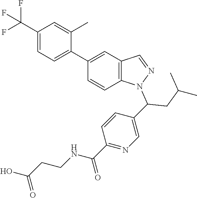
C1(C(F)(F)F)=CC=C(C2=CC3=C(C=C2)N(C(CC(C)C)C2=CN=C(C(NCCC(O)=O)=O)C=C2)N=C3)C(C)=C1
